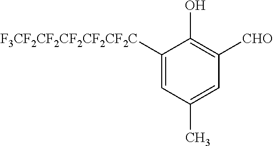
C1([F3CF2CF2CF2CF2CF2C])=CC(C)=CC([CHO])=C1O
